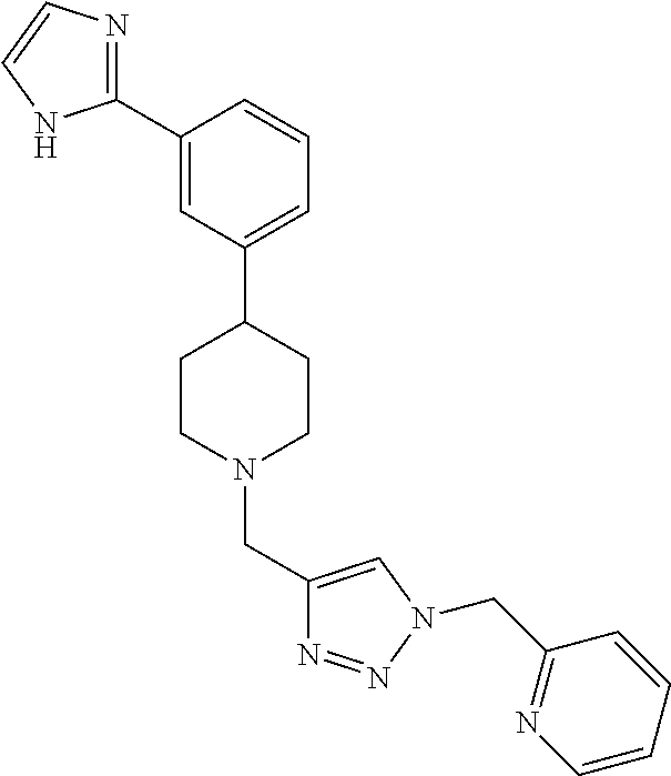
C1(C2=NC=CN2)=CC(C2CCN(CC3=CN(CC4=NC=CC=C4)N=N3)CC2)=CC=C1
